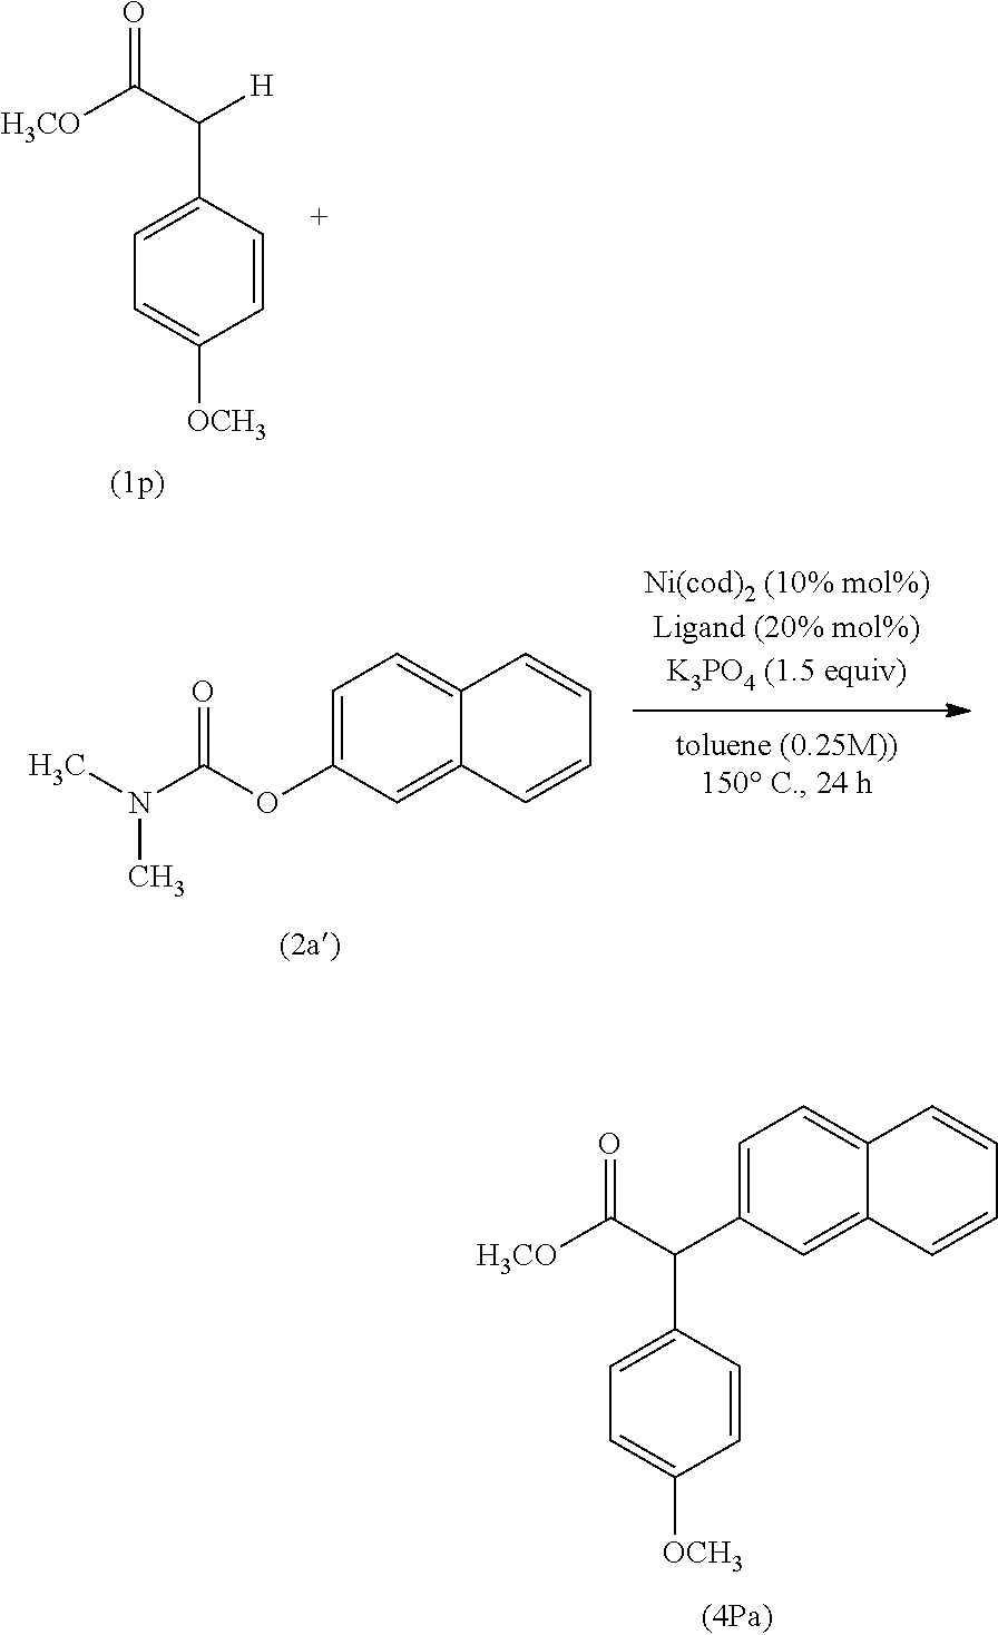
C1=C(C(C([H3CO])=O)[H])C=CC([OCH3])=C1.N(C)(C)C(OC1=CC=C2C(=C1)C=CC=C2)=O.[H3CO]C(C(C1=CC=C2C(=C1)C=CC=C2)C1=CC=C([OCH3])C=C1)=O
